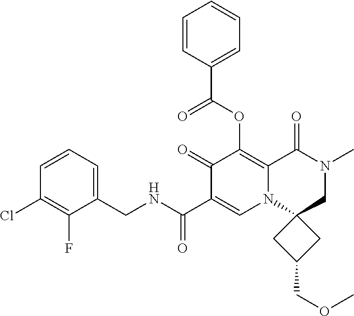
C1=CC=C(CNC(C2=CN3C(=C(OC(C4=CC=CC=C4)=O)C2=O)C(=O)N(C)CC32CC(COC)C2)=O)C(F)=C1Cl
